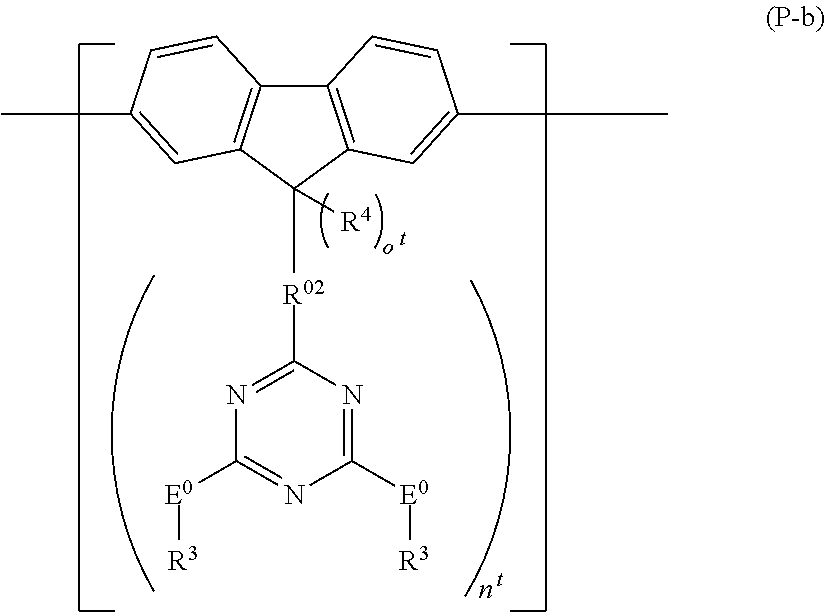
C1([E0][R3])=NC([R02]C2([R4])C3=C(C4=C2C=C(C)C=C4)C=CC(C)=C3)=NC([E0][R3])=N1
